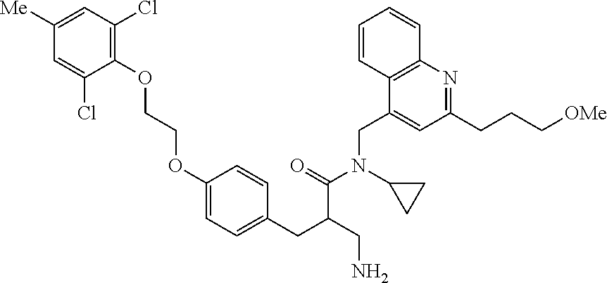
C1=C([Me])C=C(Cl)C(OCCOC2=CC=C(CC(CN)C(=O)N(C3CC3)CC3=CC(CCC[OMe])=NC4=C3C=CC=C4)C=C2)=C1Cl
